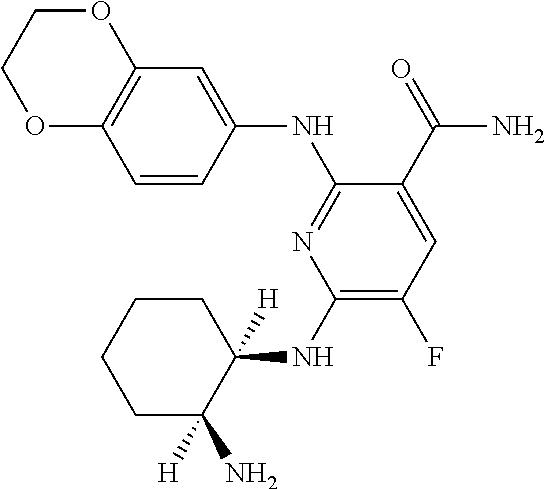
C1(NC2([H])CCCCC2([H])N)=C(F)C=C(C(=O)N)C(NC2=CC3=C(C=C2)OCCO3)=N1
